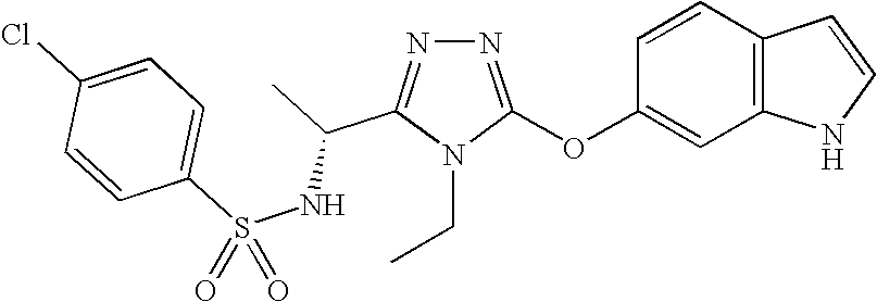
N1=C(OC2=CC3=C(C=C2)C=CN3)N(CC)C(C(NS(C2=CC=C(Cl)C=C2)(=O)=O)C)=N1
